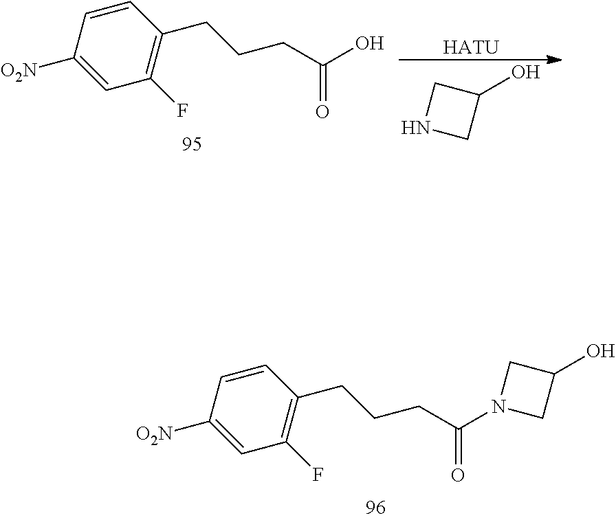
C1(F)=C(CCCC(N2CC(O)C2)=O)C=CC([O2N])=C1.C1(F)=C(CCCC(O)=O)C=CC([O2N])=C1.[HATU].C1(O)CNC1
